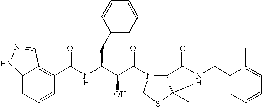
C(NC(C(C(=O)N1C2C(C)(SC1)N(CC1=CC=CC=C1C)C2=O)O)CC1=CC=CC=C1)(=O)C1=C2C(=CC=C1)NN=C2
